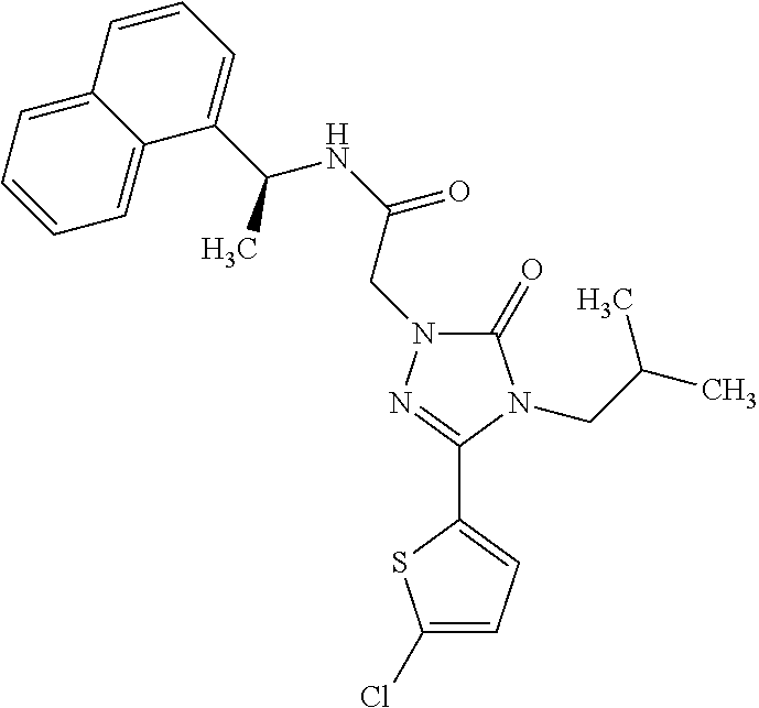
C1(=O)N(CC(NC(C2=CC=CC3=CC=CC=C23)C)=O)N=C(C2=CC=C(Cl)S2)N1CC(C)C
